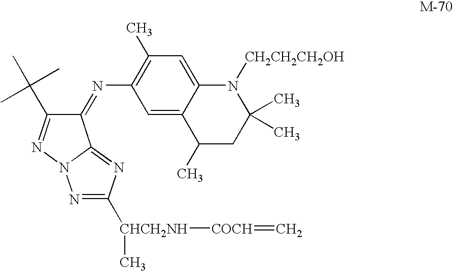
C1(=NC2=C(C)C=C3C(=C2)C(C)CC(C)(C)N3[CH2CH2CH2OH])C(C(C)(C)C)=NN2C1=NC([CHCH2NH](C)[COCH]=C)=N2
